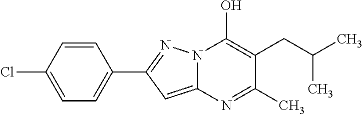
C12=CC(C3=CC=C(Cl)C=C3)=NN1C(O)=C(CC(C)C)C(C)=N2
